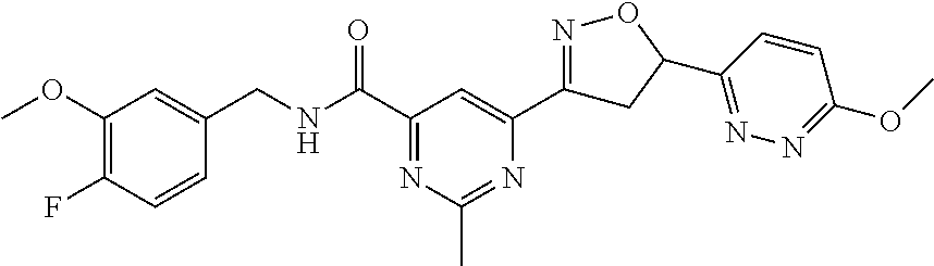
C1(OC)=C(F)C=CC(CNC(C2=NC(C)=NC(C3=NOC(C4=NN=C(OC)C=C4)C3)=C2)=O)=C1
